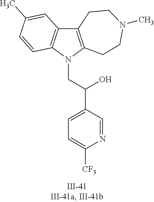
N1(CC(C2=CC=C([CF3])N=C2)O)C2=C(C3=C1C=CC(C)=C3)CCN(C)CC2
